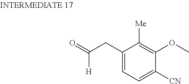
C1(CC([H])=O)=CC=C([CN])C(OC)=C1[Me]
